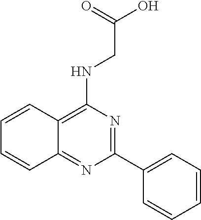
C1=CC2=C(NCC(O)=O)N=C(C3=CC=CC=C3)N=C2C=C1
